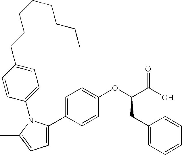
C1=C(C2=CC=C(OC(C(O)=O)CC3=CC=CC=C3)C=C2)N(C2=CC=C(CCCCCCCC)C=C2)C(C)=C1
